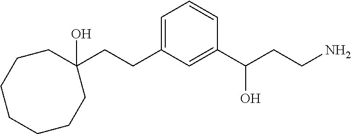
C1(CCC2=CC=CC(C(CCN)O)=C2)(O)CCCCCCC1
